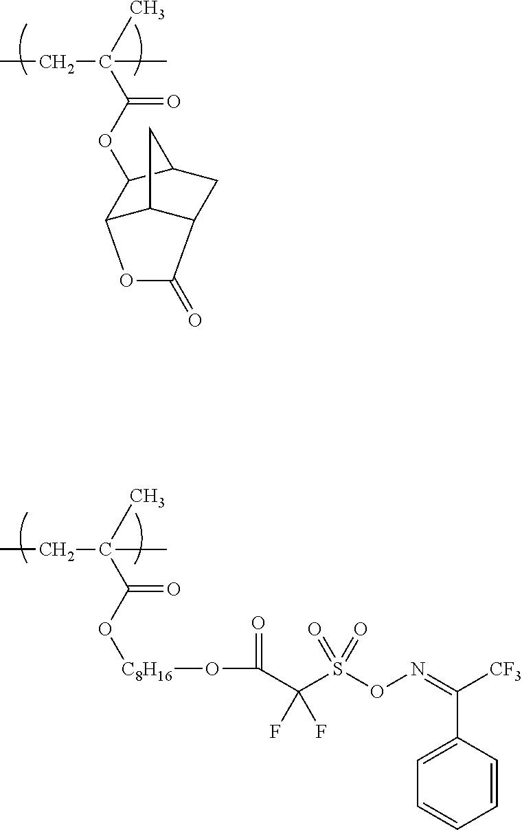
CCC(C)(C(=O)O[C8H16]OC(C(S(ON=C(C1=CC=CC=C1)[CF3])(=O)=O)(F)F)=O)C.CCC(C)(C(=O)OC1C2C3C(CC1C3)C(=O)O2)C
